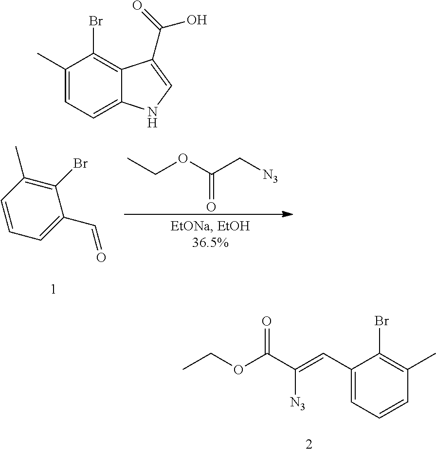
C1(C=C(C(OCC)=O)[N3])=CC=CC(C)=C1Br.C1(Br)=C(C)C=CC=C1C=O.CCOC(C[N3])=O.C1(C)=CC=C2C(=C1Br)C(C(=O)O)=CN2
